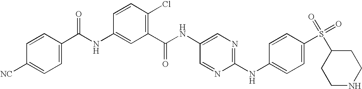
N(C1=CC(C(NC2=CN=C(NC3=CC=C(S(=O)(=O)C4CCNCC4)C=C3)N=C2)=O)=C(Cl)C=C1)C(=O)C1=CC=C([NC])C=C1
